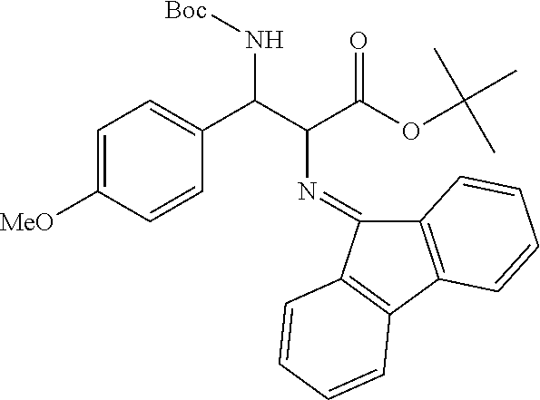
C1=C([MeO])C=CC(C(C(C(OC(C)(C)C)=O)N=C2C3=C(C4=C2C=CC=C4)C=CC=C3)N[Boc])=C1
